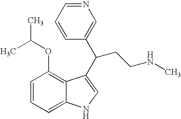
C1=CC=C2C(=C1OC(C)C)C(C(CCNC)C1=CN=CC=C1)=CN2
